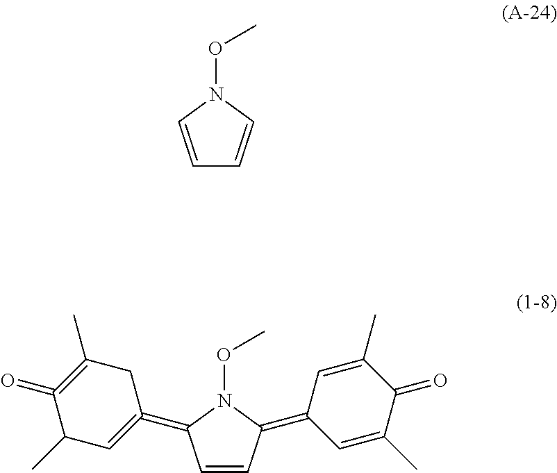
C1=CN(OC)C=C1.C1=CC(=C2C=C(C)C(=O)C(C)=C2)N(OC)C1=C1=CC(C)C(=O)=C(C)C1
